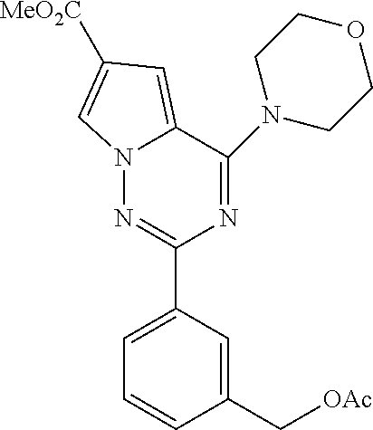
C1(C[OAc])=CC(C2=NN3C(=CC([MeO2C])=C3)C(N3CCOCC3)=N2)=CC=C1
